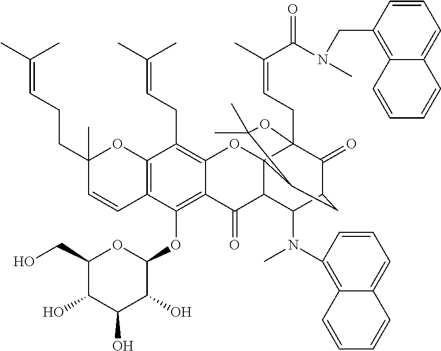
C1(O)C(CO)OC(OC2=C3C(=C(CC=C(C)C)C4=C2C=CC(C)(CCC=C(C)C)O4)OC24C(C3=O)C(N(C3=C5C(=CC=C3)C=CC=C5)C)C3C(=O)C2(CC=C(C)C(=O)N(CC2=C5C(=CC=C2)C=CC=C5)C)OC(C)(C)C4C3)C(O)C1O
